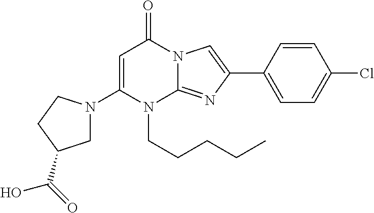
C1=C(N2CC(C(=O)O)CC2)N(CCCCC)C2=NC(C3=CC=C(Cl)C=C3)=CN2C1=O
